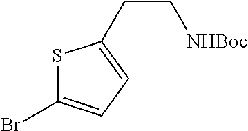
S1C(Br)=CC=C1CC[NHBoc]
